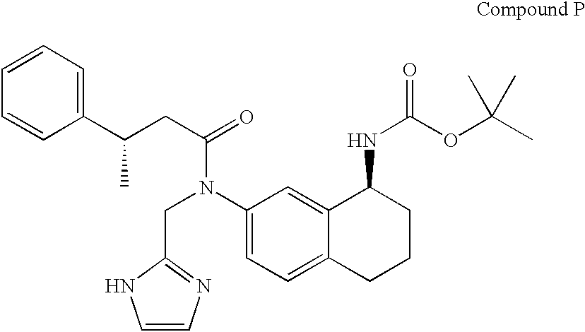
C1(N(CC2=NC=CN2)C(=O)CC(C2=CC=CC=C2)C)=CC=C2C(=C1)C(NC(OC(C)(C)C)=O)CCC2
